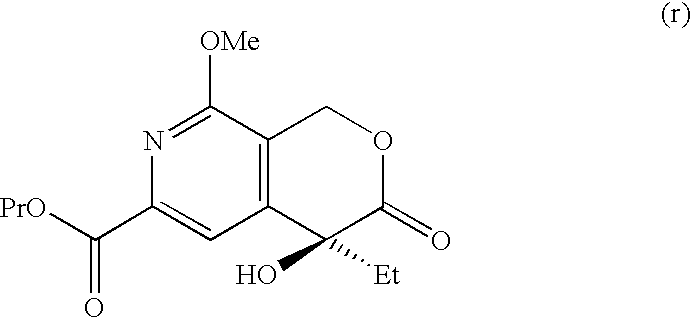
C12=C(C=C(C([PrO])=O)N=C1[OMe])C([Et])(O)C(=O)OC2
